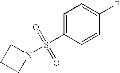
FC1=CC=C(S(N2CCC2)(=O)=O)C=C1
